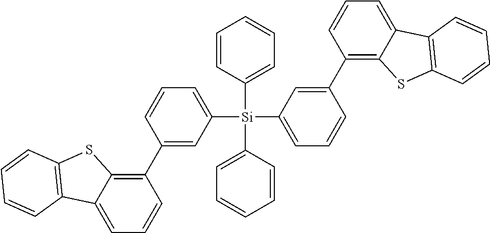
C1=CC=C([Si](C2=CC=CC=C2)(C2=CC=CC=C2)C2=CC=CC(C3=C4C(=CC=C3)C3=C(S4)C=CC=C3)=C2)C=C1C1=C2C(=CC=C1)C1=C(S2)C=CC=C1
